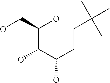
C(C(C(CCC(C)(C)C)O)O)(O)CO
